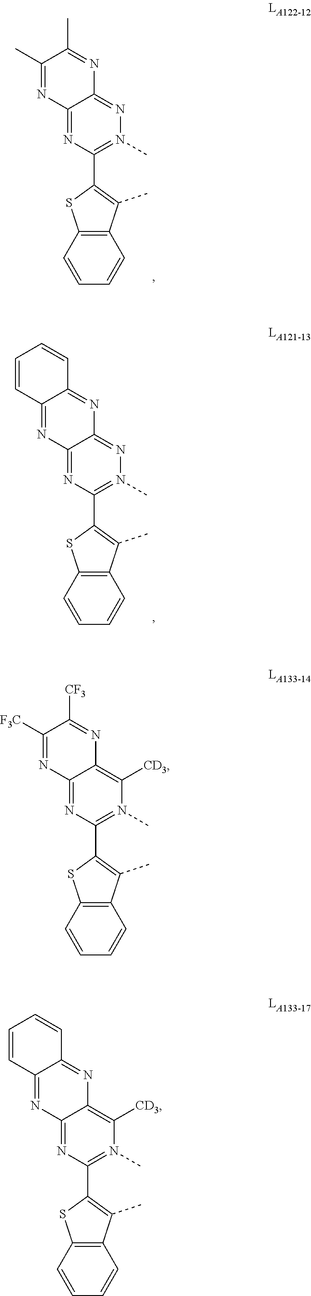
N1=C2C(=NN(C)=C1C1=C(C)C3=C(S1)C=CC=C3)N=C(C)C(C)=N2.N1=C2C(=NN(C)=C1C1=C(C)C3=C(S1)C=CC=C3)N=C1C(=N2)C=CC=C1.N1=C2C(=C([CD3])N(C)=C1C1=C(C)C3=C(S1)C=CC=C3)N=C([CF3])C([F3C])=N2.N1=C2C(=C([CD3])N(C)=C1C1=C(C)C3=C(S1)C=CC=C3)N=C1C(=N2)C=CC=C1
